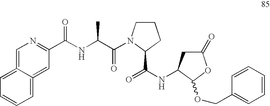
C1=C2=CC=CC=C2=CC(C(NC(C(=O)N2CCCC2C(NC2CC(=O)OC2OCC2=CC=CC=C2)=O)C)=O)=N1
